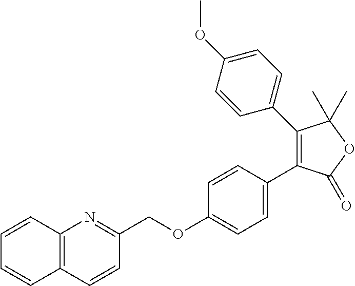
C12=C(C=CC(COC3=CC=C(C4=C(C5=CC=C(OC)C=C5)C(C)(C)OC4=O)C=C3)=N1)C=CC=C2
